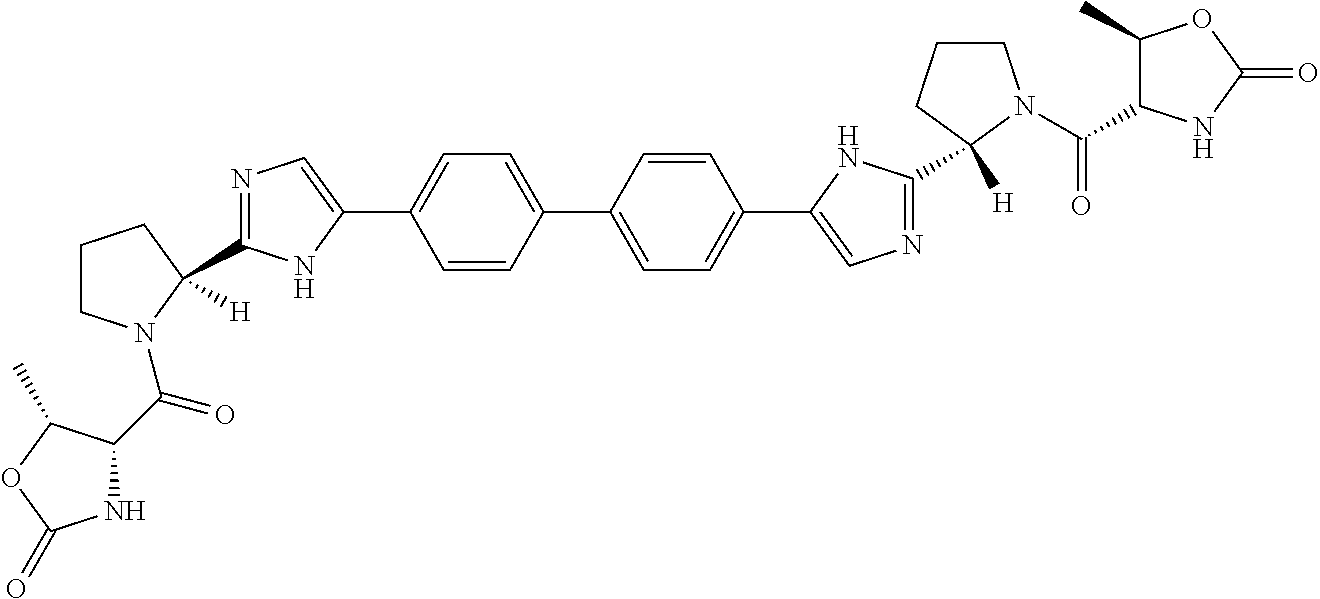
C1=CC(C2=CC=C(C3=CN=C(C4([H])CCCN4C(C4C(C)OC(=O)N4)=O)N3)C=C2)=CC=C1C1=CN=C(C2([H])CCCN2C(C2NC(=O)OC2C)=O)N1
